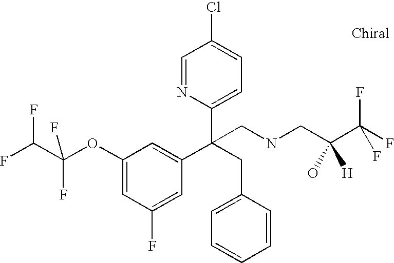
FC(C(OC1=CC(F)=CC(C(C2=CC=C(Cl)C=N2)(CNCC(C(F)(F)F)([H])O)CC2=CC=CC=C2)=C1)(F)F)F
